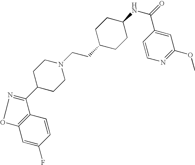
C12=C(C=CC(F)=C1)C(C1CCN(CCC3CCC(NC(=O)C4=CC(OC)=NC=C4)CC3)CC1)=NO2
